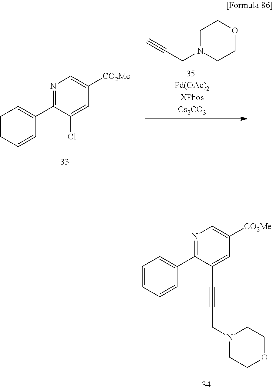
N1=C(C2=CC=CC=C2)C(C#CCN2CCOCC2)=CC([CO2Me])=C1.N1=C(C2=CC=CC=C2)C(Cl)=CC([CO2Me])=C1.C1N(CC#C)CCOC1
